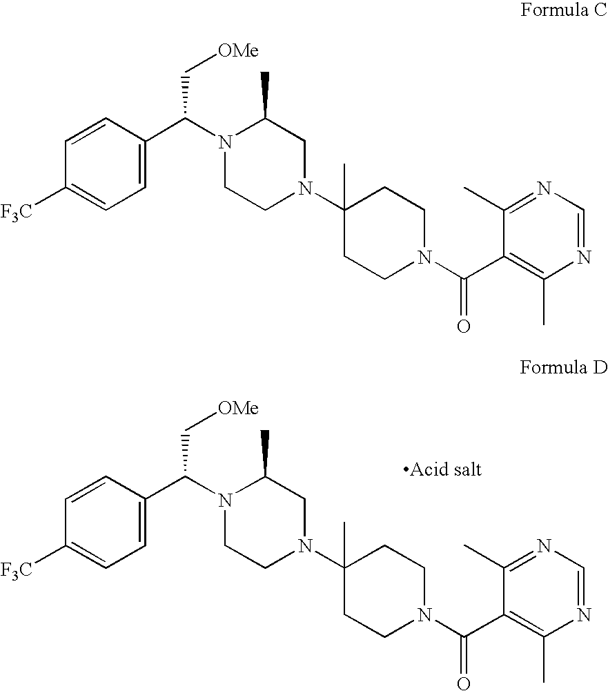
C1=C(C(N2CCN(C3(C)CCN(C(C4=C(C)N=CN=C4C)=O)CC3)CC2C)C[OMe])C=CC([F3C])=C1.C1=C(C(N2CCN(C3(C)CCN(C(C4=C(C)N=CN=C4C)=O)CC3)CC2C)C[OMe])C=CC([F3C])=C1
